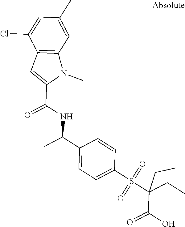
C1(C(C)NC(C2=CC3=C(N2C)C=C(C)C=C3Cl)=O)=CC=C(S(C(C(O)=O)(CC)CC)(=O)=O)C=C1
